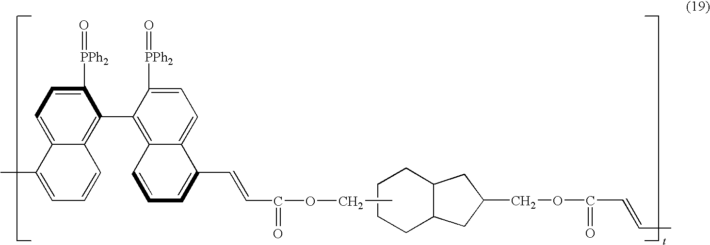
C1([PPh2]=O)=CC=C2C(=C1C1=C3C(=CC=C1[PPh2]=O)C(C=CC(=O)OCC)=CC=C3)C=CC=C2C.C1CCC2C(C1)CC(COC(C=CC)=O)C2
